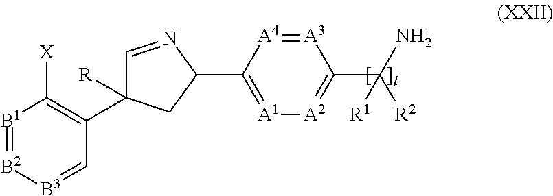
[A3]1=[A4]C(C2N=CC(C3=C([X])[B1]=[B2][B3]=C3)([R])C2)=[A1][A2]=C1C(N)([R2])[R1]
